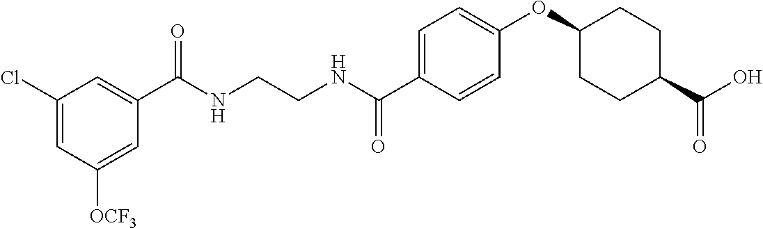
C(NCCNC(C1=CC=C(OC2CCC(C(O)=O)CC2)C=C1)=O)(=O)C1=CC(Cl)=CC([OCF3])=C1
